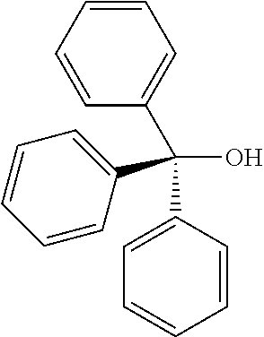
C1=CC=CC(C(O)(C2=CC=CC=C2)C2=CC=CC=C2)=C1
